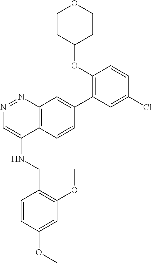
C1(OC2CCOCC2)=C(C2=CC3=C(C=C2)C(NCC2=C(OC)C=C(OC)C=C2)=CN=N3)C=C(Cl)C=C1
